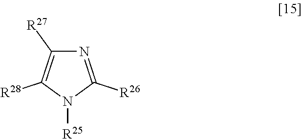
C1([R27])=C([R28])N([R25])C([R26])=N1
